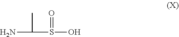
S(=O)(O)C(N)C
